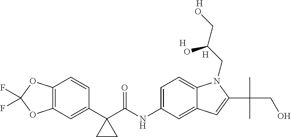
C12=C(C=C(C3(C(NC4=CC=C5C(=C4)C=C(C(C)(CO)C)N5CC(CO)O)=O)CC3)C=C1)OC(F)(F)O2.[H].[H].[H]
